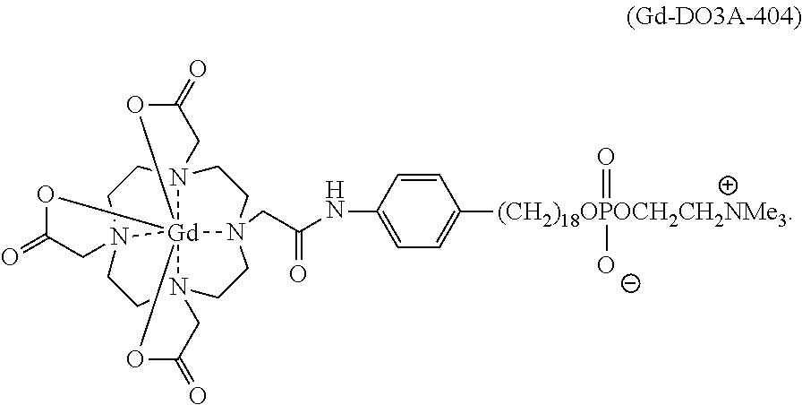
C1=C(NC(CN23CCN45CC(=O)O[Gd]42678OC(=O)CN6(CC3)CCN7(CC5)CC(=O)O8)=O)C=CC([(CH2)18OPOCH2CH2NMe3](=O)[O-])=C1
